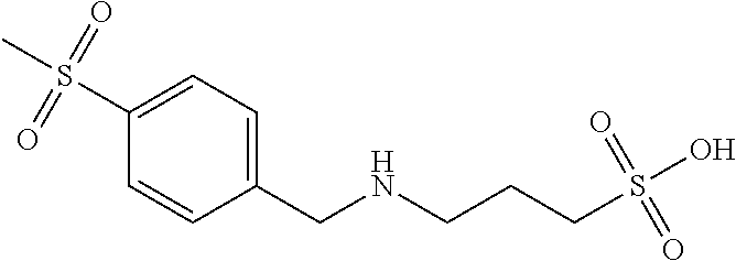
C1(CNCCCS(O)(=O)=O)=CC=C(S(C)(=O)=O)C=C1
